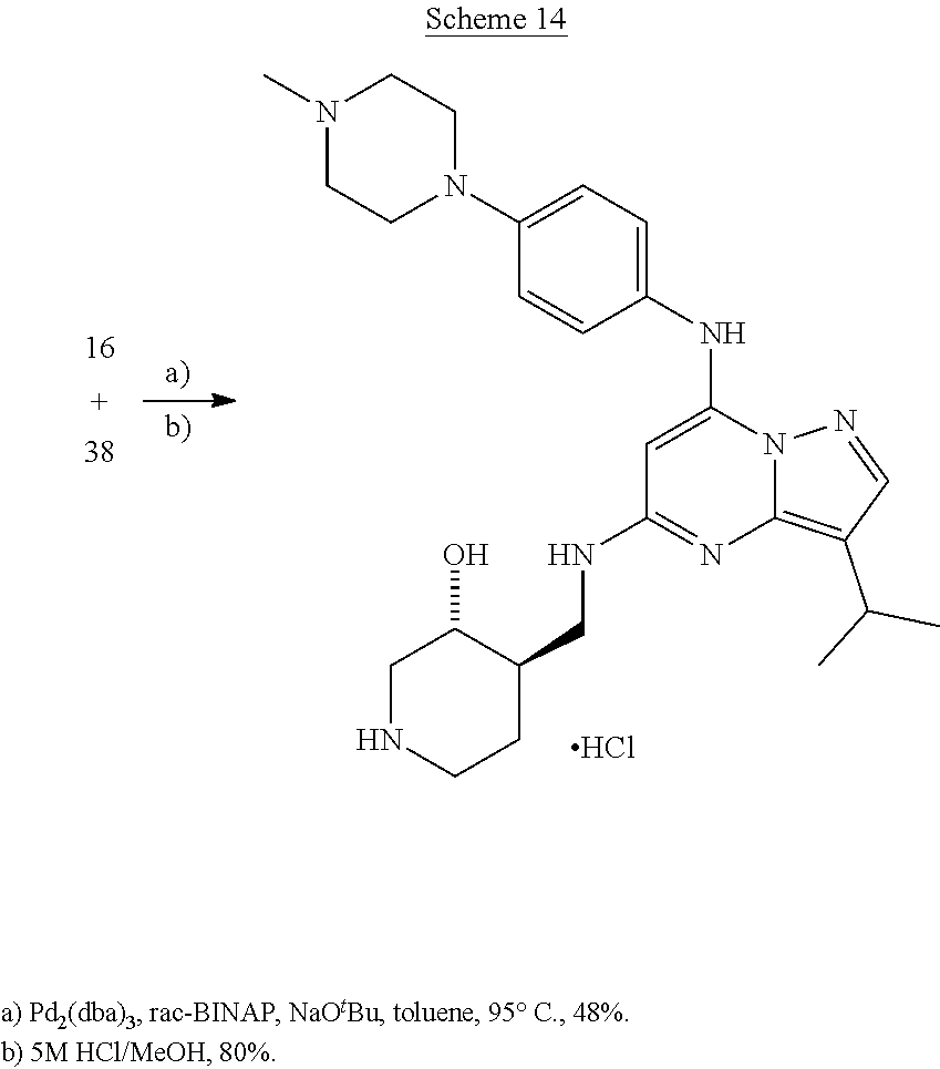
Cl.C1(NC2=CC(NCC3C(O)CNCC3)=NC3=C(C(C)C)C=NN23)=CC=C(N2CCN(C)CC2)C=C1
